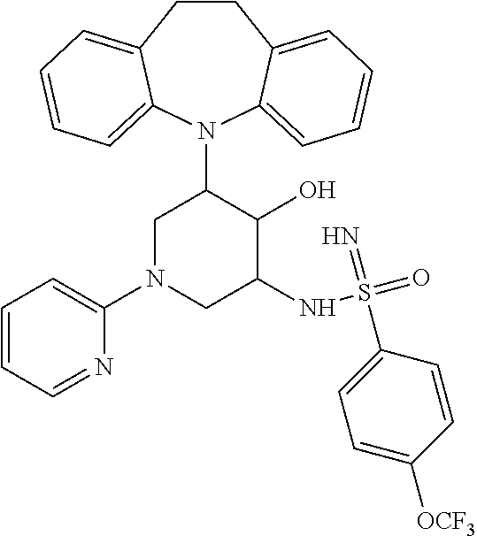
C12=CC=CC=C1N(C1CN(C3=CC=CC=N3)CC(NS(=O)(=N)C3=CC=C([OCF3])C=C3)C1O)C1=CC=CC=C1CC2
